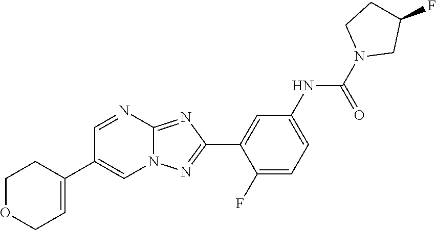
C1(F)=CC=C(NC(N2CC(F)CC2)=O)C=C1C1=NN2C(=N1)N=CC(C1=CCOCC1)=C2
